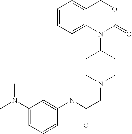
N(C(CN1CCC(N2C(=O)OCC3=CC=CC=C23)CC1)=O)C1=CC(N(C)C)=CC=C1
